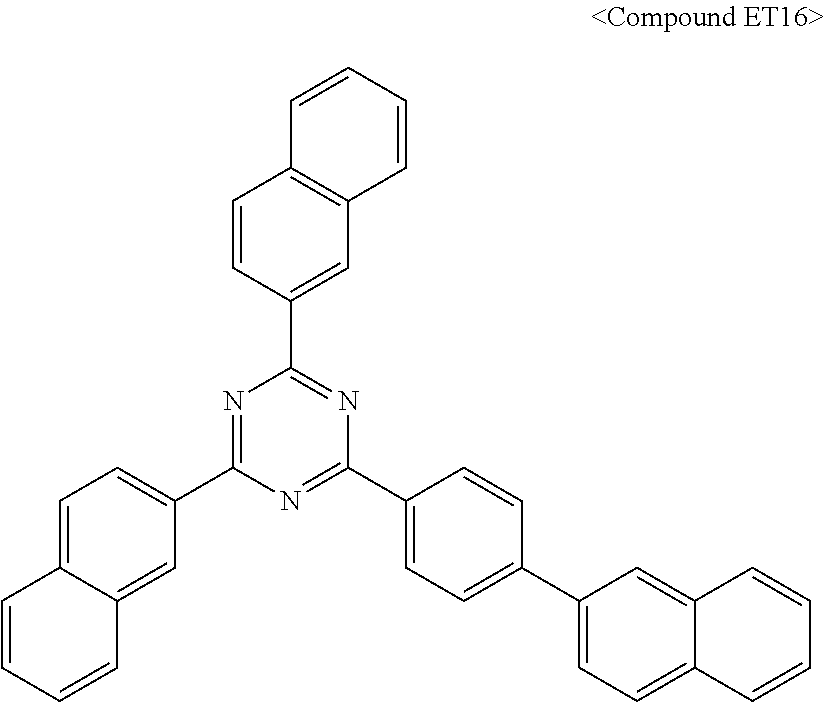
N1=C(C2=CC=C3C(=C2)C=CC=C3)N=C(C2=CC=C(C3=CC=C4C(=C3)C=CC=C4)C=C2)N=C1C1=CC2=C(C=C1)C=CC=C2
